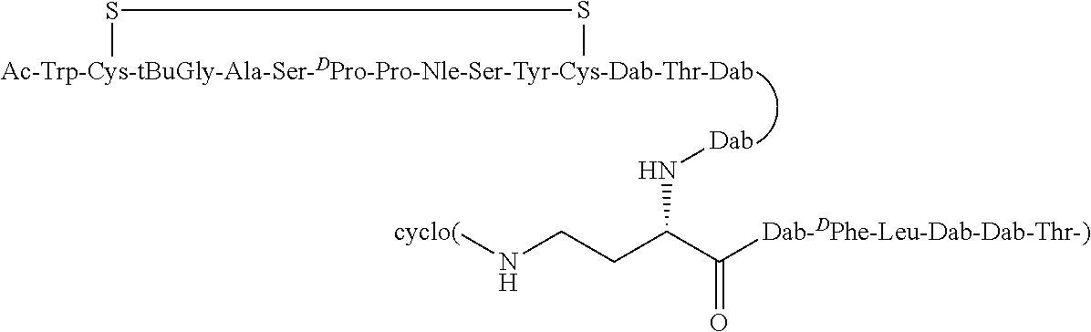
[cyclo(]NCCC(C([Dab-DPhe-Leu-Dab-Dab-Thr-)])=O)N[Dab].[Ac-Trp-Cys-tBuGly-Ala-Ser-DPro-Pro-Nle-Ser-Tyr-Cys-Dab-Thr-Dab]1SS1
